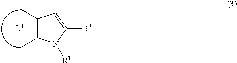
C1(C)C(C)N([R1])C([R3])=C1
